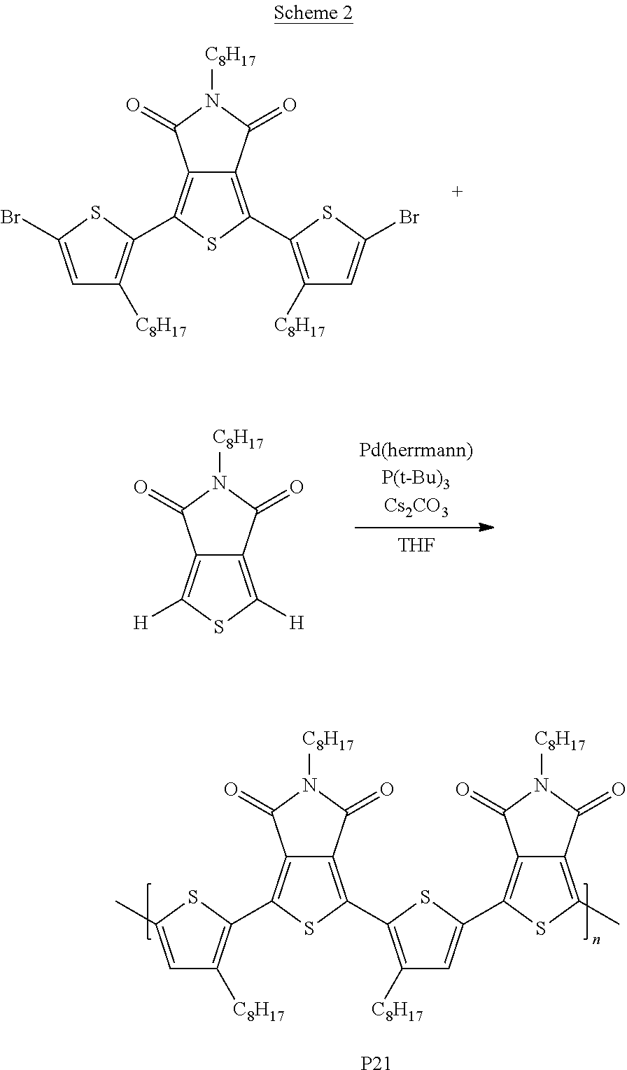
C12=C(C3=C([C8H17])C=C(Br)S3)SC(C3=C([C8H17])C=C(Br)S3)=C1C(=O)N([C8H17])C2=O.C12=C([H])SC([H])=C1C(=O)N([C8H17])C2=O.[THF].C12=C(C3=C([C8H17])C=C(C)S3)SC(C3=C([C8H17])C=C(C4=C5C(=C(C)S4)C(=O)N([C8H17])C5=O)S3)=C1C(=O)N([C8H17])C2=O.[P21]
